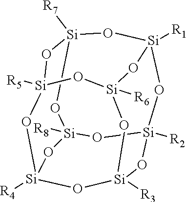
O1[Si]2([R4])O[Si]3([R3])O[Si]4([R6])O[Si]1([R5])O[Si]1([R7])O[Si]([R8])(O[Si]([R2])(O3)O[Si]([R1])(O4)O1)O2
